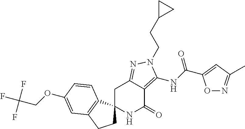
C1C2(C3=C(C1)C=C(OCC(F)(F)F)C=C3)NC(=O)C1=C(NC(=O)C3=CC(C)=NO3)N(CCC3CC3)N=C1C2
